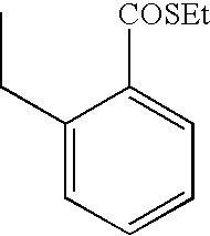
C1([COSEt])=CC=CC=C1CC
